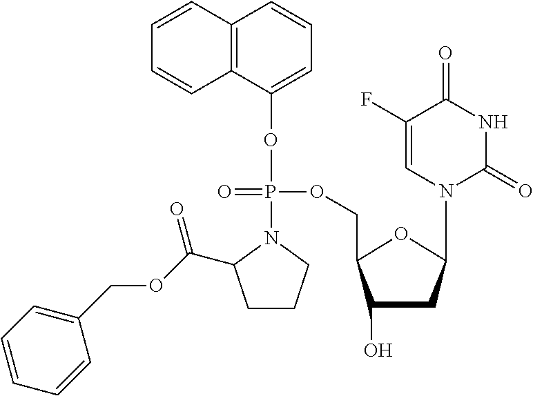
C1(O)CC(N2C(=O)NC(=O)C(F)=C2)OC1COP(OC1=CC=CC2=C1C=CC=C2)(=O)N1C(C(OCC2=CC=CC=C2)=O)CCC1
